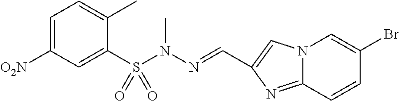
C1=C([O2N])C=C(S(N(N=CC2=CN3C(=N2)C=CC(Br)=C3)C)(=O)=O)C(C)=C1
